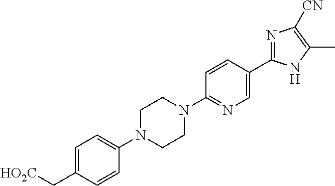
C1=C(N2CCN(C3=NC=C(C4=NC([CN])=C(C)N4)C=C3)CC2)C=CC(C[HO2C])=C1
